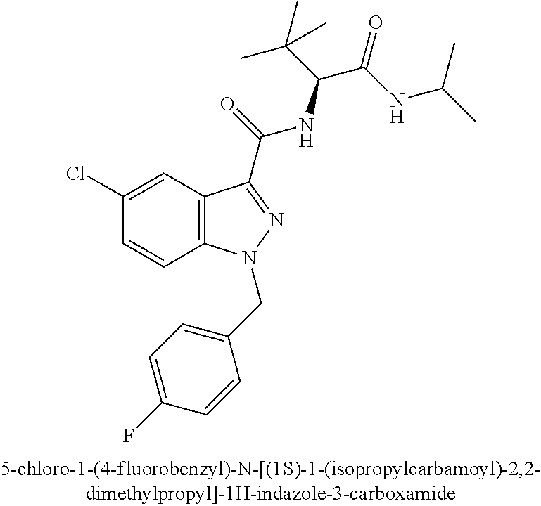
C1(Cl)=CC2=C(C=C1)N(CC1=CC=C(F)C=C1)N=C2C(=O)NC(C(C)(C)C)C(=O)NC(C)C
